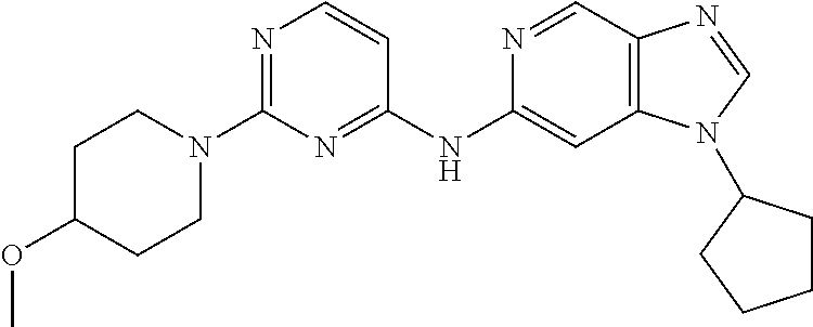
C1C(OC)CCN(C2=NC=CC(NC3=CC4=C(C=N3)N=CN4C3CCCC3)=N2)C1
